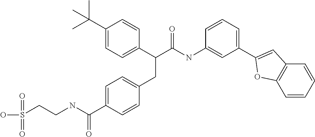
C1(C(C)(C)C)=CC=C(C(C(NC2=CC(C3=CC4=C(C=CC=C4)O3)=CC=C2)=O)CC2=CC=C(C(NCCS(=O)(O)=O)=O)C=C2)C=C1
